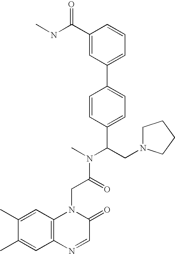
C(C(N(C)C(CN1CCCC1)C1=CC=C(C2=CC=CC(C(NC)=O)=C2)C=C1)=O)N1C2=C(N=CC1=O)C=C(C)C(C)=C2
